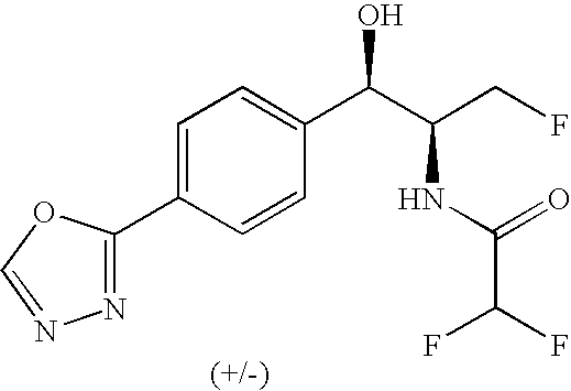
C1(C2=CC=C(C(C(CF)NC(C(F)F)=O)O)C=C2)=NN=CO1
